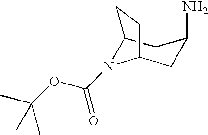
C12N(C(=O)OC(C)(C)C)C(CC(N)C1)CC2
